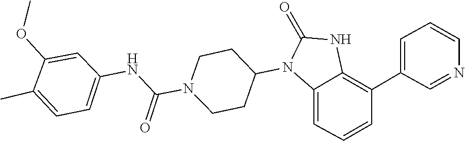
C1CN(C(NC2=CC=C(C)C(OC)=C2)=O)CCC1N1C(=O)NC2=C(C3=CC=CN=C3)C=CC=C12
